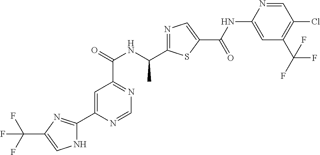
N1=C(C(NC(C2=NC=NC(C3=NC(C(F)(F)F)=CN3)=C2)=O)C)SC(C(=O)NC2=CC(C(F)(F)F)=C(Cl)C=N2)=C1
